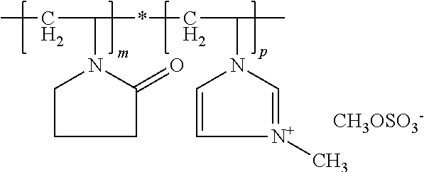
CCC(N1CCCC1=O)*CC(C)N1C=C[N+](C)=C1.[CH3OSO3-]
